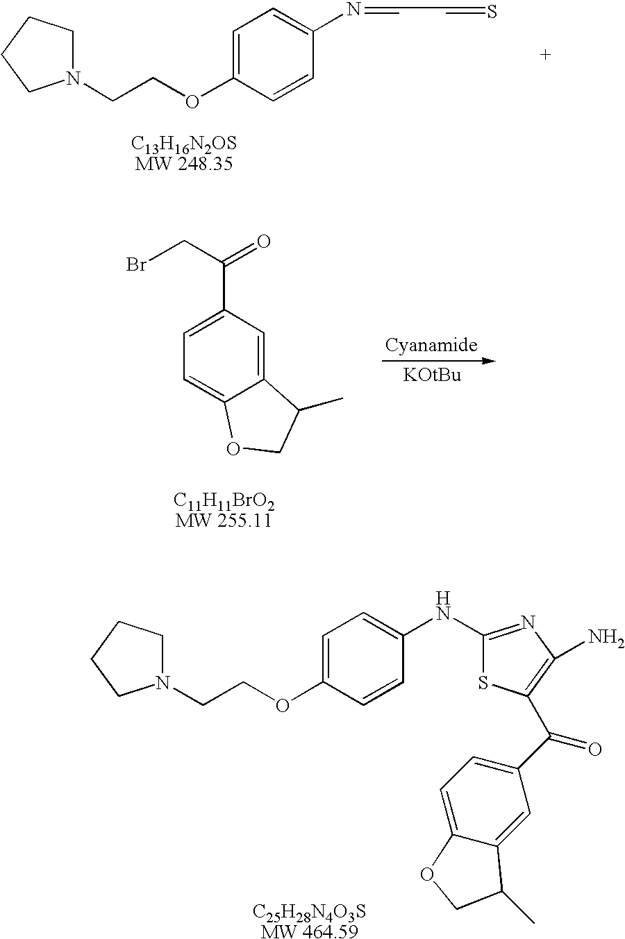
C1(NC2=CC=C(OCCN3CCCC3)C=C2)=NC(N)=C(C(C2=CC=C3C(=C2)C(C)CO3)=O)S1.N1(CCOC2=CC=C(N=CC=S)C=C2)CCCC1.C1=C(C(=O)CBr)C=C2C(=C1)OCC2C
